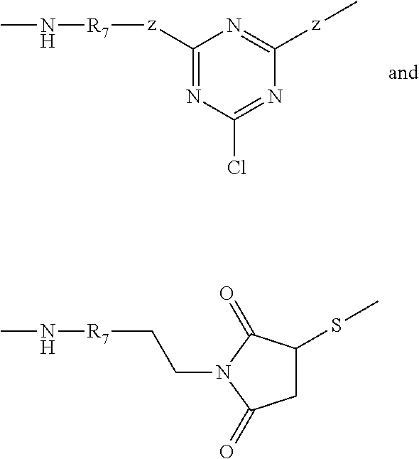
N1=C([z][R7]NC)N=C([z]C)N=C1Cl.C1C(SC)C(=O)N(CC[R7]NC)C1=O
